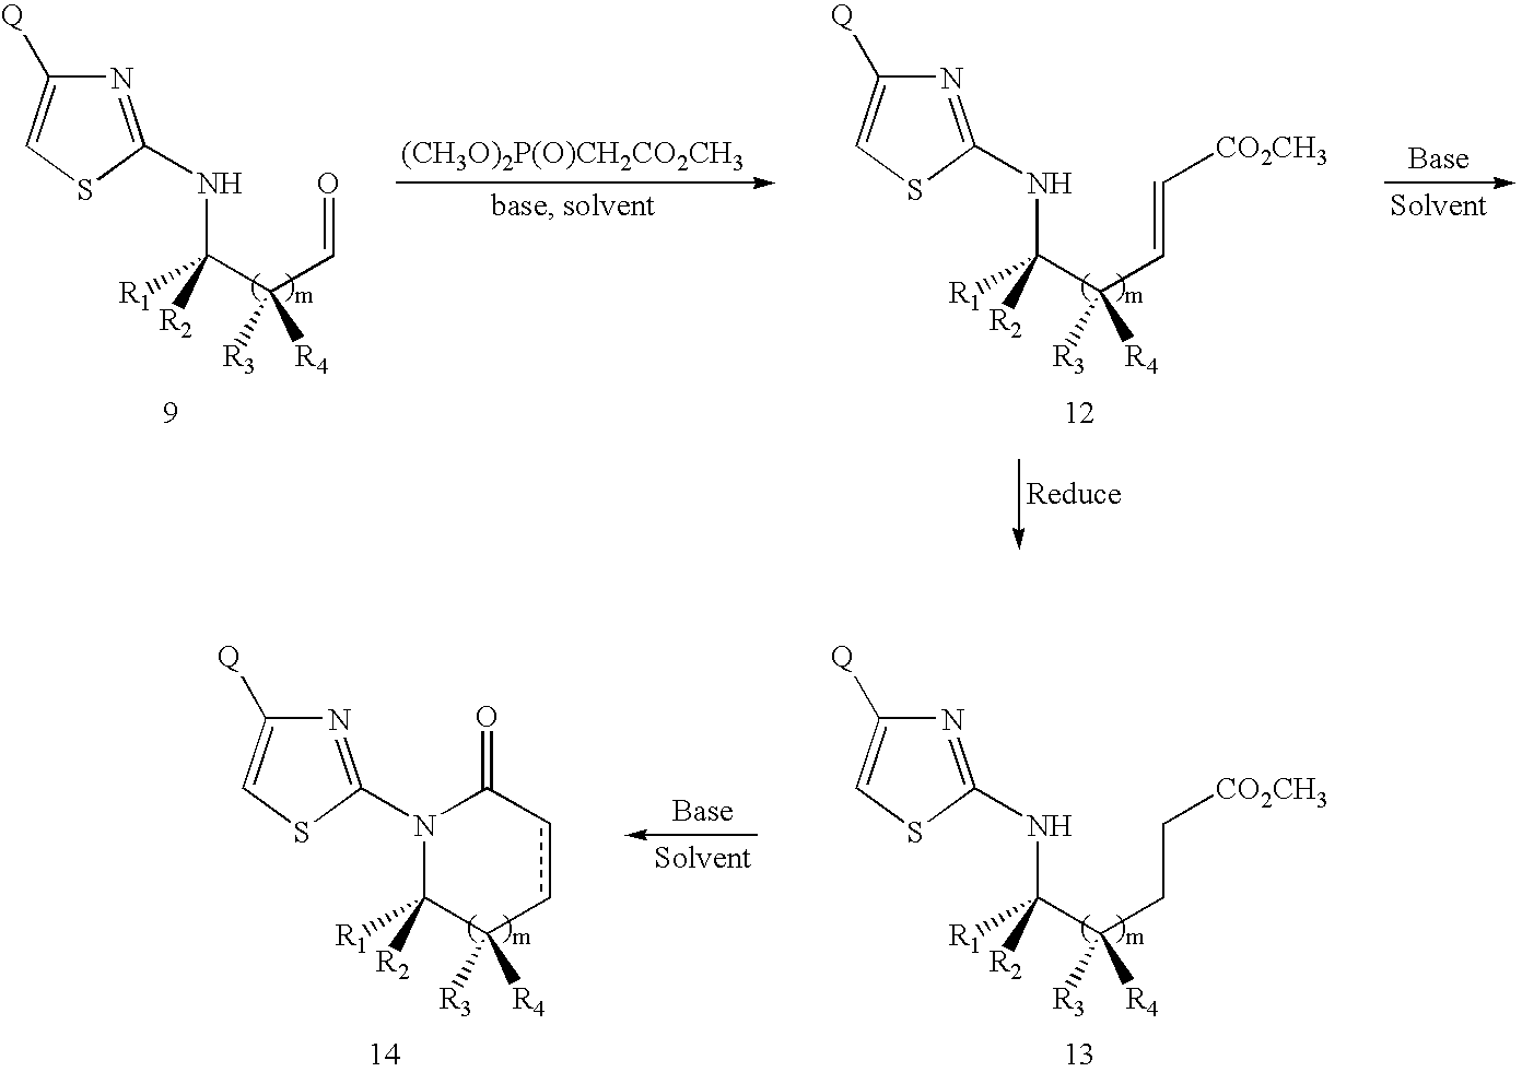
N1=C(NC([R1])(C(C=C[CO2CH3])([R4])[R3])[R2])SC=C1[Q].[(CH3O)2P(O)CH2CO2CH3].N1=C(NC([R1])(C(C=O)([R4])[R3])[R2])SC=C1[Q].N1=C(NC([R1])(C(CC[CO2CH3])([R4])[R3])[R2])SC=C1[Q].N1=C(N2C([R1])([R2])C([R4])([R3])ccC2=O)SC=C1[Q]
